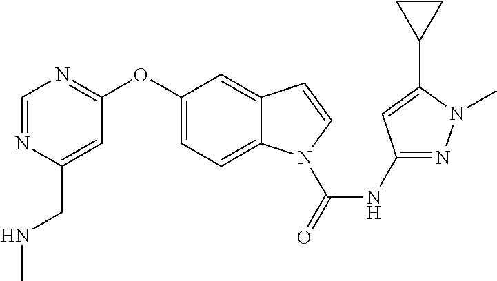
C1(OC2=NC=NC(CNC)=C2)=CC=C2C(=C1)C=CN2C(NC1=NN(C)C(C2CC2)=C1)=O
